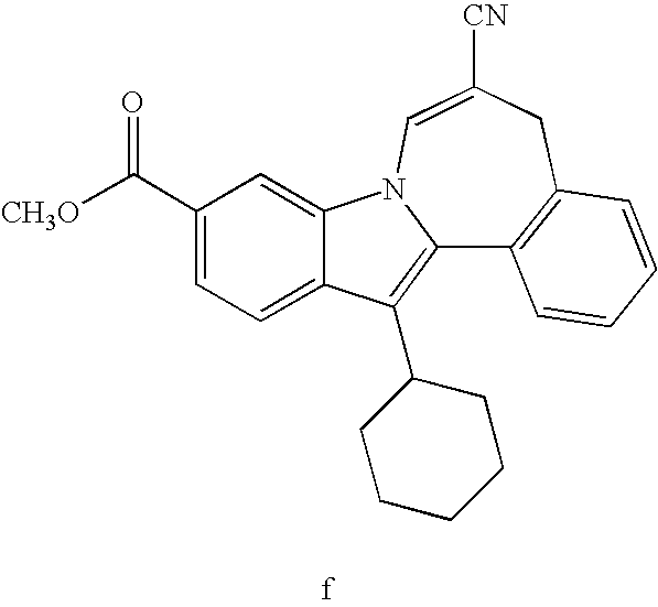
C1(C([CH3O])=O)=CC=C2C(=C1)N1C(=C2C2CCCCC2)C2=C(CC([CN])=C1)C=CC=C2
